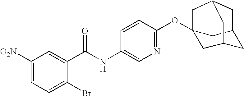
C1([O2N])=CC=C(Br)C(C(NC2=CN=C(OC34CC5CC(C3)CC(C5)C4)C=C2)=O)=C1
